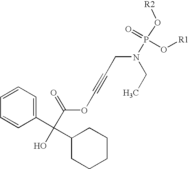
C1=CC=C(C(C2CCCCC2)(O)C(=O)OC#CCN(P(O[R2])(=O)O[R1])CC)C=C1
